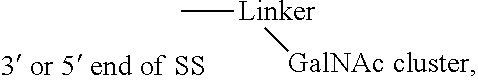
C[Linker][GalNAc cluster]
